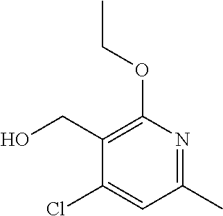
C1(CO)=C(OCC)N=C(C)C=C1Cl
